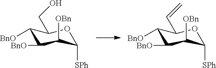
C1([BnO])C([BnO])C([OBn])C([SPh])OC1CO.C1([BnO])C([BnO])C([OBn])C([SPh])OC1C=C
